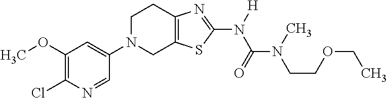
C1(OC)=C(Cl)N=CC(N2CC3=C(CC2)N=C(N([H])C(=O)N(C)CCOCC)S3)=C1
